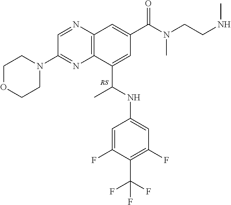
C1(C(NC2=CC(F)=C(C(F)(F)F)C(F)=C2)C)=CC(C(N(CCNC)C)=O)=CC2=C1N=C(N1CCOCC1)C=N2.[RS]
